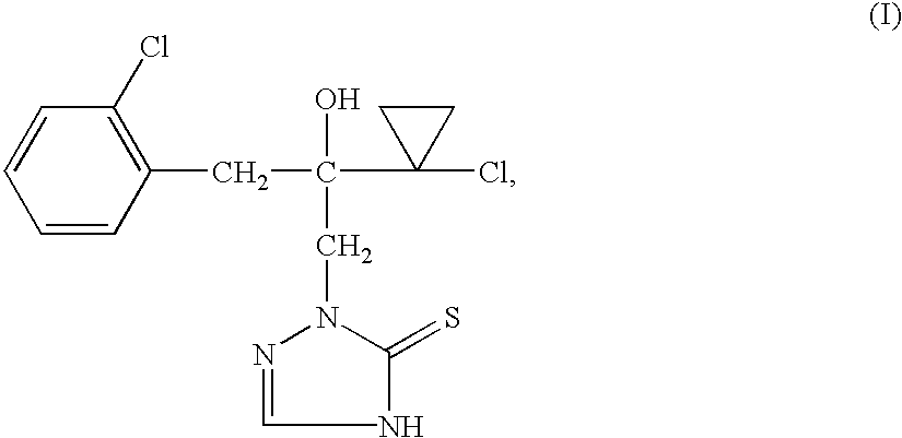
C1=CC=CC(CC(C2(Cl)CC2)(O)CN2N=CNC2=S)=C1Cl
